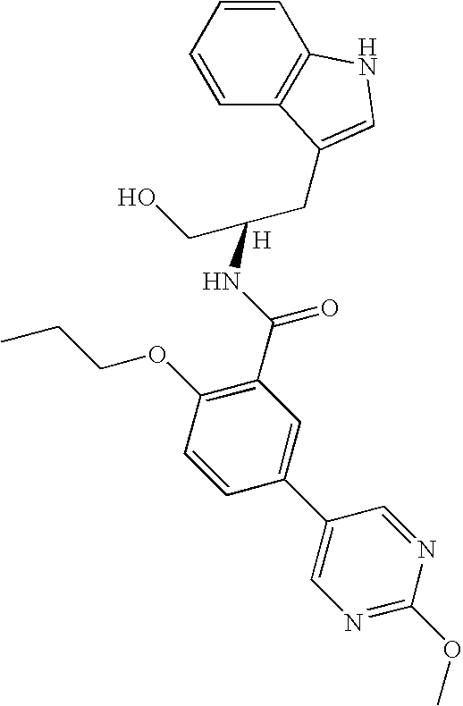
C1=CC=CC2=C1NC=C2CC(CO)NC(C1=C(OCCC)C=CC(C2=CN=C(OC)N=C2)=C1)=O.[H]
